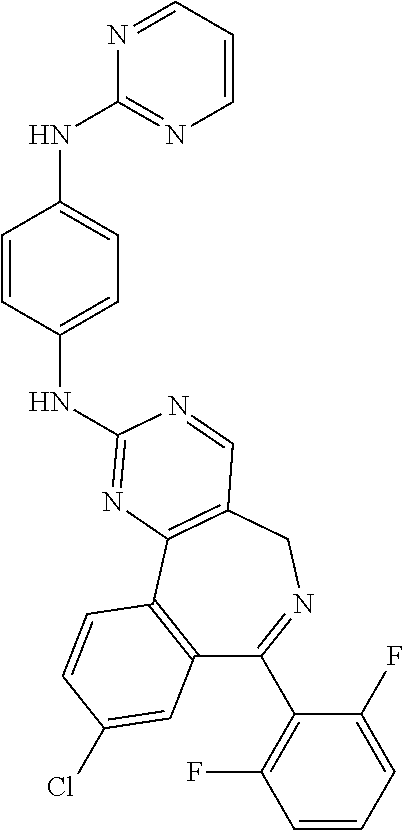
C12=C(C3=C(CN=C1C1=C(F)C=CC=C1F)C=NC(NC1=CC=C(NC4=NC=CC=N4)C=C1)=N3)C=CC(Cl)=C2
